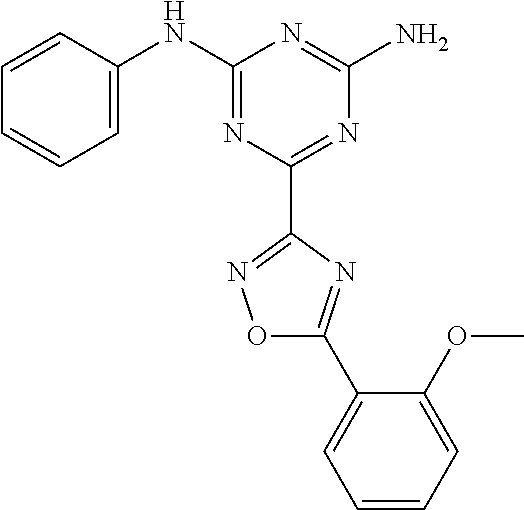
C1=CC(NC2=NC(C3=NOC(C4=CC=CC=C4OC)=N3)=NC(N)=N2)=CC=C1
